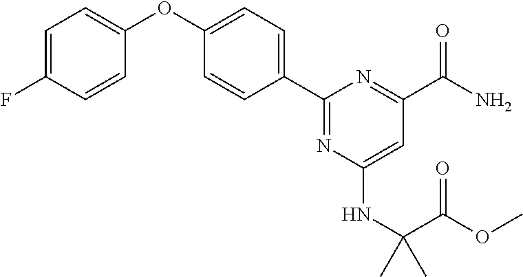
C1=C(F)C=CC(OC2=CC=C(C3=NC(NC(C(OC)=O)(C)C)=CC(C(N)=O)=N3)C=C2)=C1
